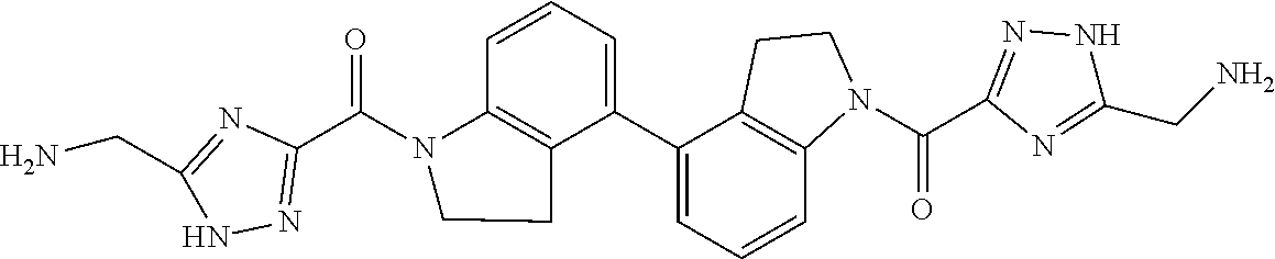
N1C(CN)=NC(C(N2C3=C(C(C4=CC=CC5=C4CCN5C(=O)C4=NNC(CN)=N4)=CC=C3)CC2)=O)=N1
